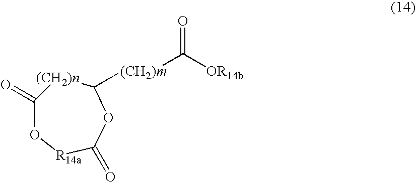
C1(=O)O[R14a]C(=O)OC([(CH2)m]C([OR14b])=O)[(CH2)n]1
